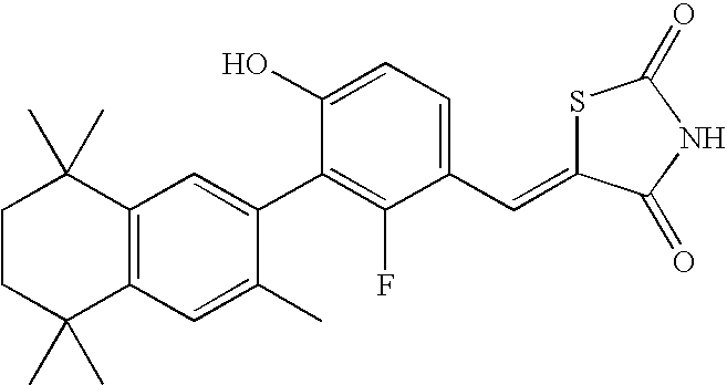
C1CC(C)(C)C2=C(C1(C)C)C=C(C1=C(F)C(C=C3SC(=O)NC3=O)=CC=C1O)C(C)=C2
